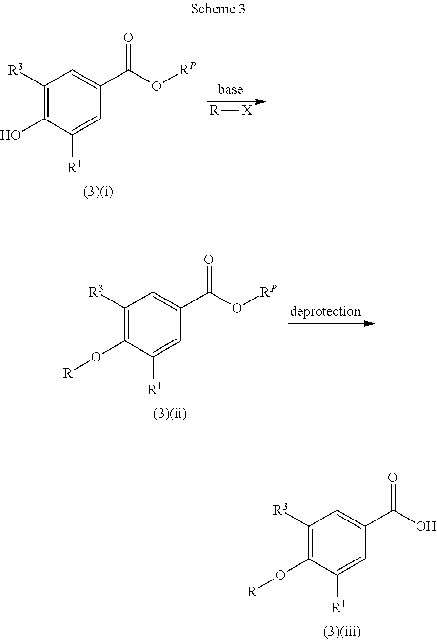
C1([R3])=C(O)C([R1])=CC(C(O[RP])=O)=C1.[R][X].C1([R3])=C(O[R])C([R1])=CC(C(O[RP])=O)=C1.C1([R3])=C(O[R])C([R1])=CC(C(O)=O)=C1
